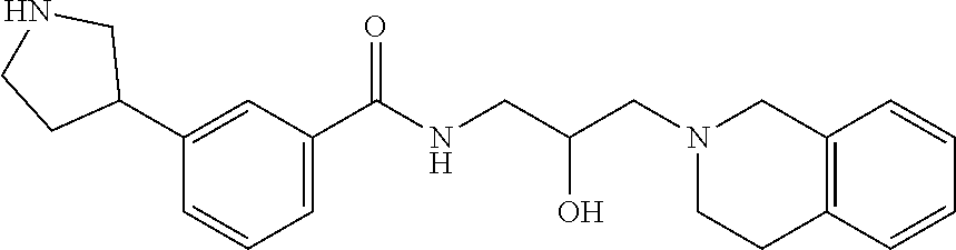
C1(C2CNCC2)=CC(C(NCC(CN2CCC3=C(C2)C=CC=C3)O)=O)=CC=C1
